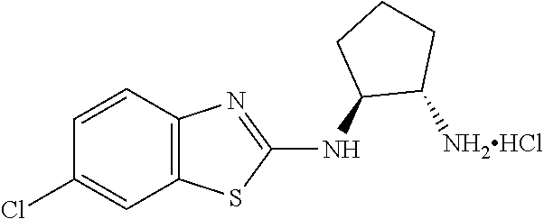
C1=CC(Cl)=CC2=C1N=C(NC1C([NH2HCl])CCC1)S2
